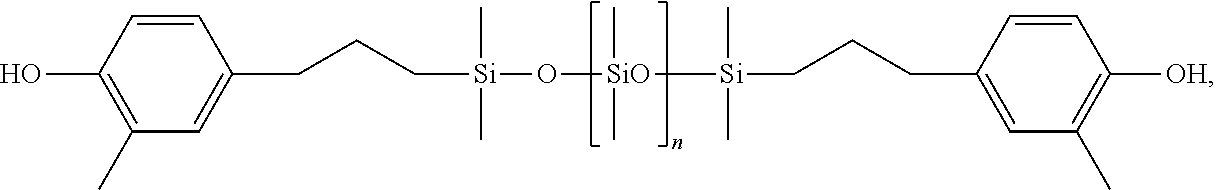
OC1=C(C)C=C(CCC[Si](O[SiO](C)(C)[Si](CCCC2=CC(C)=C([OH])C=C2)(C)C)(C)C)C=C1
